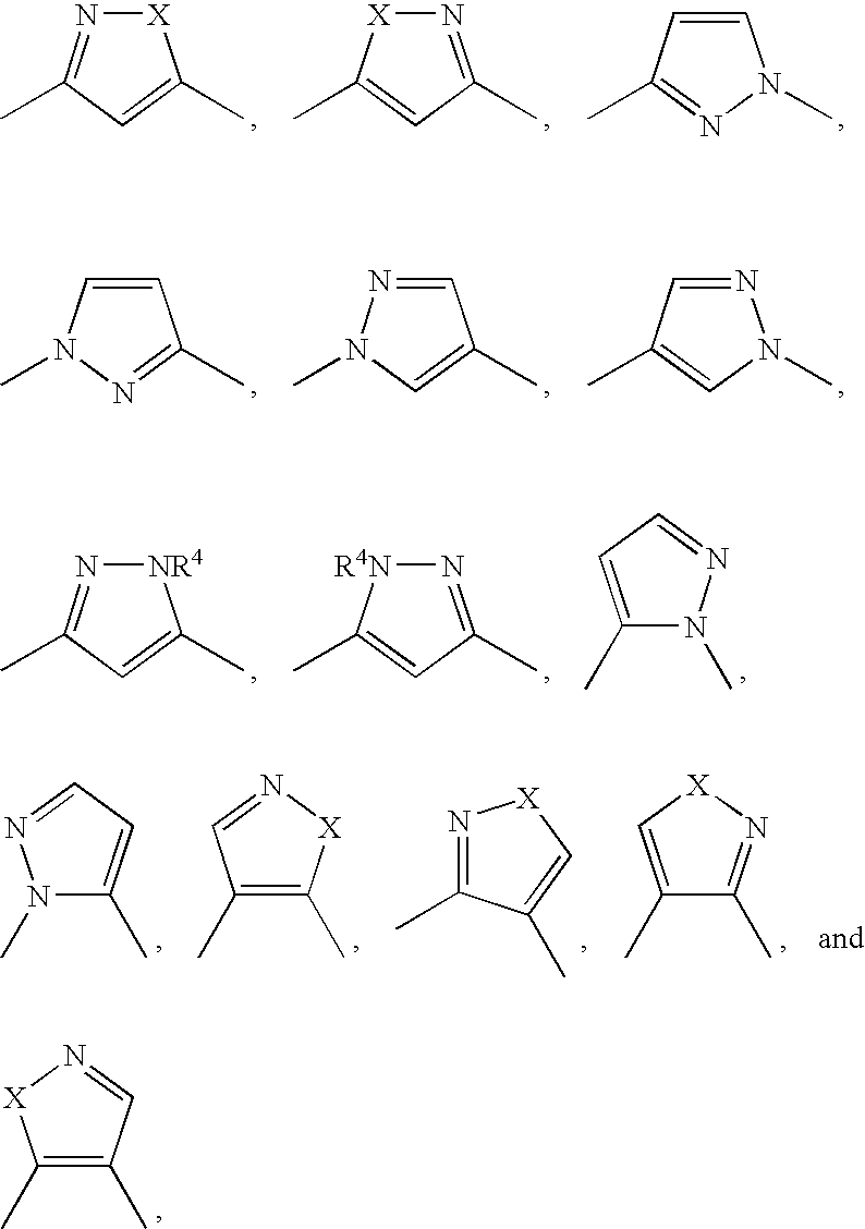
[X]1N=C(C)C=C1C.N1=C(C)C=C(C)[X]1.C1=CC(C)=NN1C.C1=CN(C)N=C1C.C1=NN(C)C=C1C.N1=CC(C)=CN1C.[NR4]1N=C(C)C=C1C.N1=C(C)C=C(C)[R4N]1.C1(C)=CC=NN1C.N1(C)C(C)=CC=N1.C1(C)=C(C)[X]N=C1.N1=C(C)C(C)=C[X]1.C1(C)=C[X]N=C1C.C1(C)=C(C)C=N[X]1
